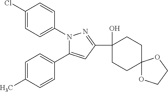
C1CC2(CCC1(C1=NN(C3=CC=C(Cl)C=C3)C(C3=CC=C(C)C=C3)=C1)O)OCCO2
